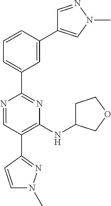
N1=CC(C2=NN(C)C=C2)=C(NC2CCOC2)N=C1C1=CC=CC(C2=CN(C)N=C2)=C1
